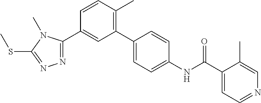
N1=C(C2=CC(C3=CC=C(NC(C4=CC=NC=C4C)=O)C=C3)=C(C)C=C2)N(C)C(SC)=N1
